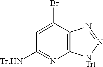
C1=C(Br)C2=C(N=C1[TrtHN])[NTrt]N=N2
